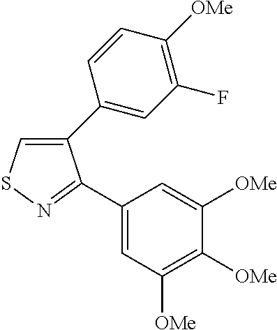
C1(C2=CC(F)=C([OMe])C=C2)=CSN=C1C1=CC([OMe])=C([OMe])C([OMe])=C1
